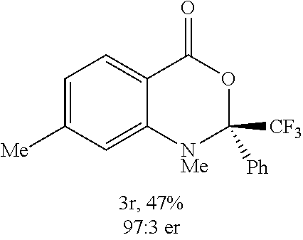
C1=C([Me])C=C2C(=C1)C(=O)OC([CF3])([Ph])[NMe]2
